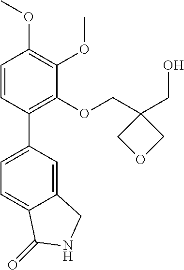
C12=CC(C3=C(OCC4(CO)COC4)C(OC)=C(OC)C=C3)=CC=C1C(=O)NC2
